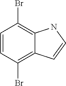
C1=CC(Br)=C2C(=C1Br)NC=C2
